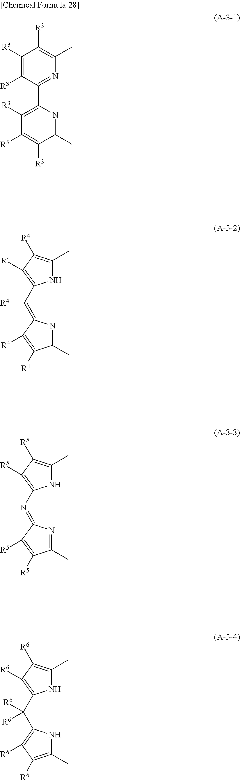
C1([R3])=C([R3])C(C2=C([R3])C([R3])=C([R3])C(C)=N2)=NC(C)=C1[R3].N1C(C)=C([R4])C([R4])=C1C(=C1N=C(C)C([R4])=C1[R4])[R4].N1C(C)=C([R5])C([R5])=C1N=C1N=C(C)C([R5])=C1[R5].N1C(C)=C([R6])C([R6])=C1C(C1=C([R6])C([R6])=C(C)N1)([R6])[R6]
